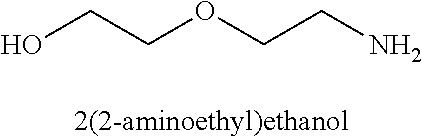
OCCOCCN
